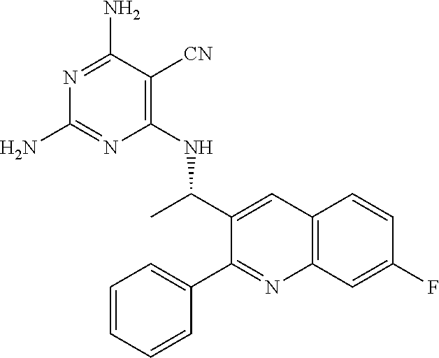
C12=C(C=C(F)C=C1)N=C(C1=CC=CC=C1)C(C(C)NC1=C([CN])C(N)=NC(N)=N1)=C2
